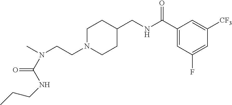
C(CN1CCC(CNC(C2=CC(F)=CC([CF3])=C2)=O)CC1)N(C)C(NCCC)=O
